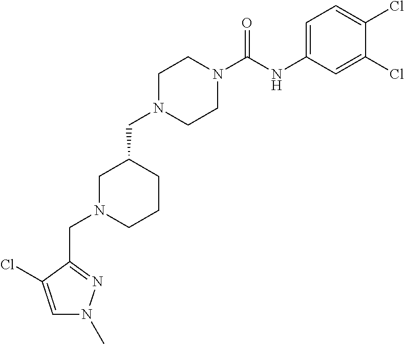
C1N(CC2CN(CC3=NN(C)C=C3Cl)CCC2)CCN(C(NC2=CC=C(Cl)C(Cl)=C2)=O)C1
